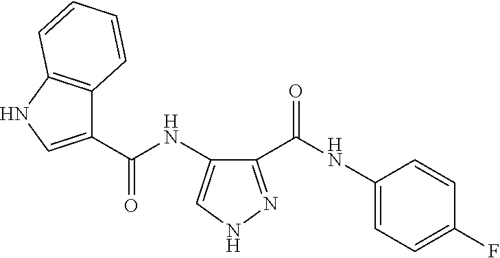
C1(C(NC2=CC=C(F)C=C2)=O)=NNC=C1NC(=O)C1=CNC2=C1C=CC=C2
